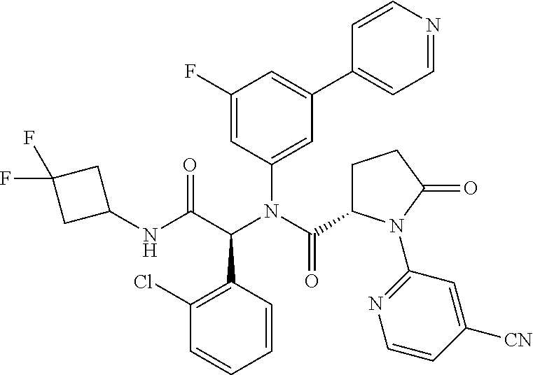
C1(N(C(=O)C2CCC(=O)N2C2=NC=CC([CN])=C2)C(C(NC2CC(F)(F)C2)=O)C2=C(Cl)C=CC=C2)=CC(C2=CC=NC=C2)=CC(F)=C1
